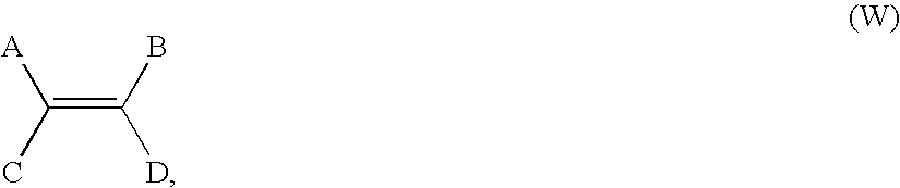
C(=C(C)[A])(B)[D]
